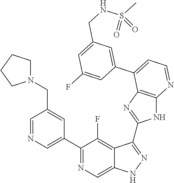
C1=NC=C(C2=NC=C3C(=C2F)C(C2=NC4=C(N2)N=CC=C4C2=CC(CNS(C)(=O)=O)=CC(F)=C2)=NN3)C=C1CN1CCCC1
